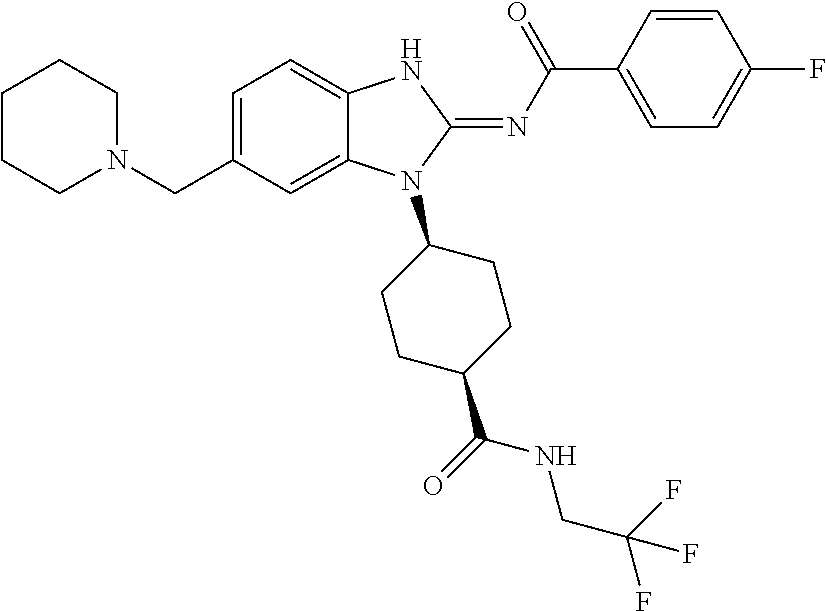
C1CCN(CC2=CC=C3C(=C2)N(C2CCC(C(NCC(F)(F)F)=O)CC2)C(=NC(C2=CC=C(F)C=C2)=O)N3)CC1
